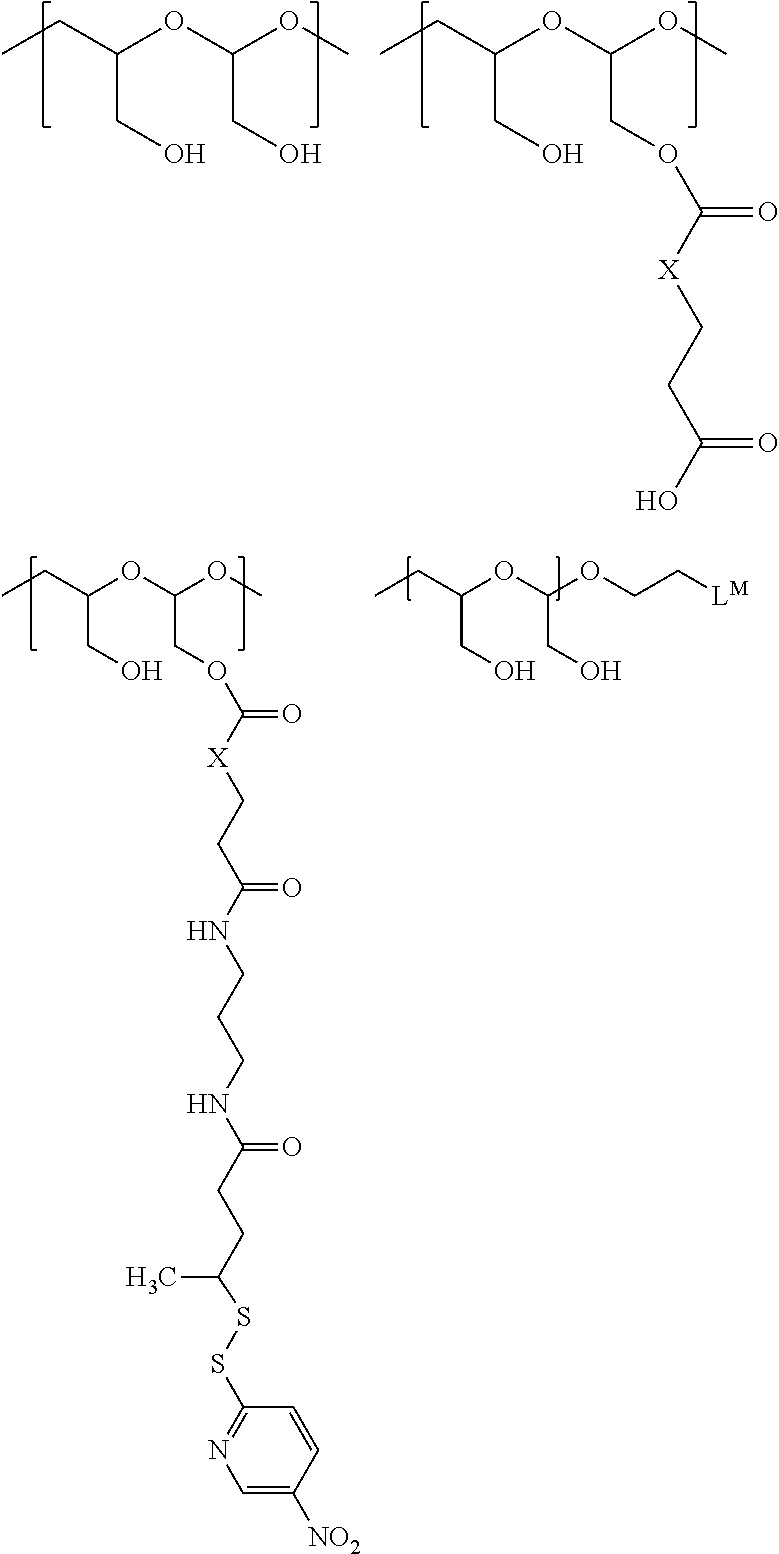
CCC(OC(OC)CO)CO.CCC(OC(OC)COC(=O)[X]CCC(O)=O)CO.CCC(OC(OCC[LM])CO)CO.CCC(OC(OC)COC(=O)[X]CCC(NCCCNC(CCC(SSC1=NC=C([NO2])C=C1)C)=O)=O)CO
